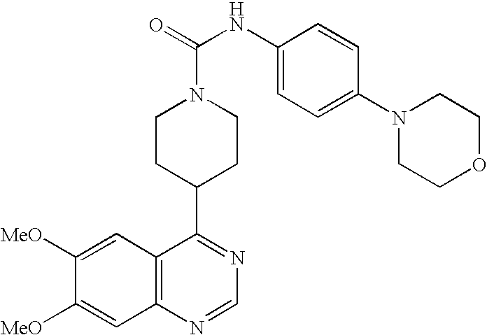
C12=C(N=CN=C1C1CCN(C(=O)NC3=CC=C(N4CCOCC4)C=C3)CC1)C=C([MeO])C([MeO])=C2
